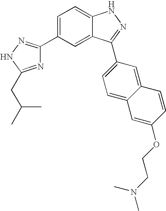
C1=C(C2=NNC(CC(C)C)=N2)C=C2C(=C1)NN=C2C1=CC=C2C(=C1)C=CC(OCCN(C)C)=C2
